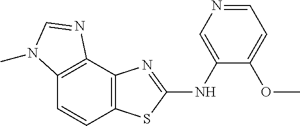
C1=NC=C(NC2=NC3=C(S2)C=CC2=C3N=CN2C)C(OC)=C1
